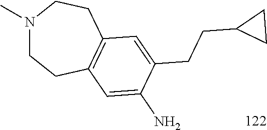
N1(C)CCC2=C(CC1)C=C(CCC1CC1)C(N)=C2
